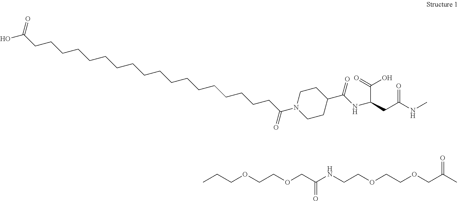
C1CN(C(CCCCCCCCCCCCCCCCCCC(O)=O)=O)CCC1C(NC(C(O)=O)CC(NC)=O)=O.CCCOCCOCC(NCCOCCOCC(C)=O)=O
